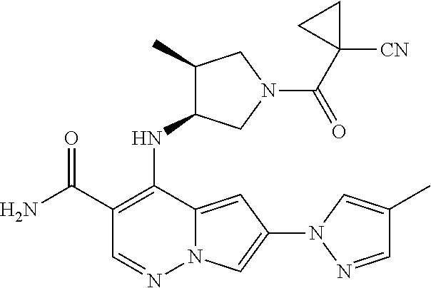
C1(C(N)=O)=C(NC2C(C)CN(C(=O)C3([CN])CC3)C2)C2=CC(N3N=CC(C)=C3)=CN2N=C1
